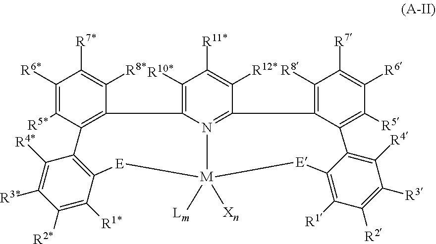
N12=C3C4=C([R8])C([R7])=C([R6])C([R5])=C4C4=C([R4])C([R3])=C([R2])C([R1])=C4[E][M]1([Lm])([Xn])[E]C1=C(C([R4*])=C([R3*])C([R2*])=C1[R1*])C1=C(C([R8*])=C([R7*])C([R6*])=C1[R5*])C2=C([R10*])C([R11*])=C3[R12*]
